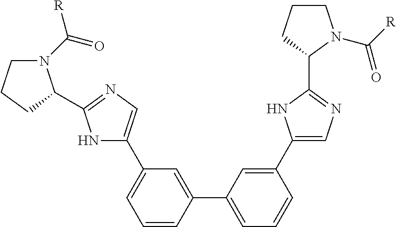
C1(C2=CN=C(C3N(C([R])=O)CCC3)N2)=CC(C2=CC(C3=CN=C(C4N(C(=O)[R])CCC4)N3)=CC=C2)=CC=C1
